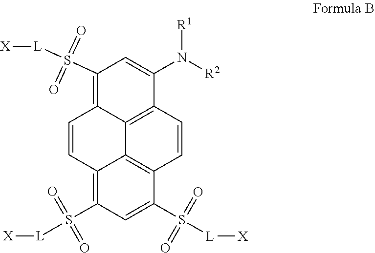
N([R1])(C1=CC(S(=O)(=O)[L][X])=C2C=CC3=C(S(=O)(=O)[L][X])C=C(S(=O)(=O)[L][X])C4=C3C2=C1C=C4)[R2]
